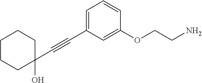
C1(OCCN)=CC(C#CC2(O)CCCCC2)=CC=C1
